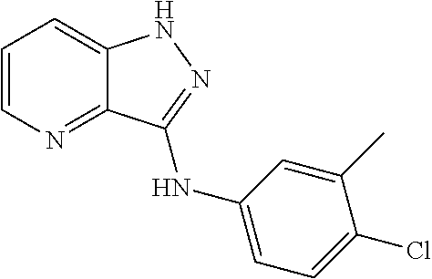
C1=CN=C2C(=C1)NN=C2NC1=CC=C(Cl)C(C)=C1
